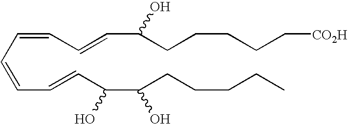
C(C=CC=CC(C(CCCCC)O)O)=CC=CC(CCCCC[CO2H])O
